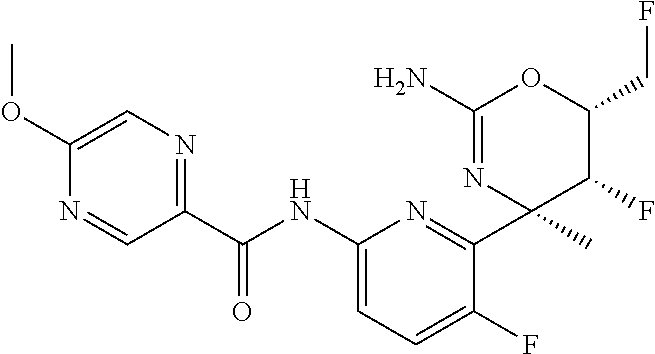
C1(C(NC2=CC=C(F)C(C3(C)N=C(N)OC(CF)C3F)=N2)=O)=NC=C(OC)N=C1
